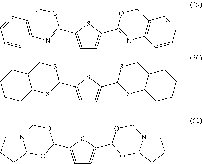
C1=C(C2=NC3=C(CO2)C=CC=C3)SC(C2=NC3=C(CO2)C=CC=C3)=C1.C1=C(C2SCC3C(S2)CCCC3)SC(C2SC3C(CS2)CCCC3)=C1.C1=C(C2OC3N(CCC3)CO2)SC(C2OCN3CCCC3O2)=C1
